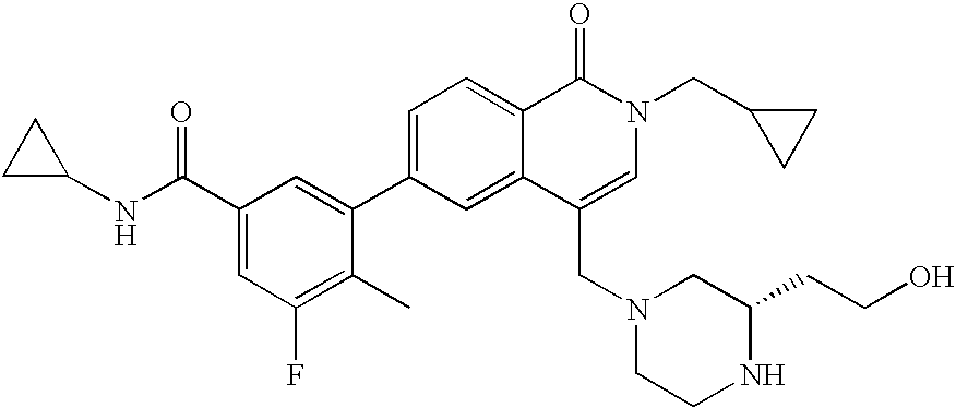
C1C(NC(C2=CC(F)=C(C)C(C3=CC=C4C(=C3)C(CN3CCNC(CCO)C3)=CN(CC3CC3)C4=O)=C2)=O)C1
